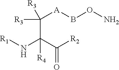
[R1]NC(C([R2])=O)(C([R3])([A]BON)[R3])[R4]
